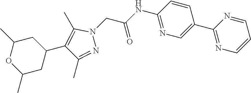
C1(C2=CN=C(NC(=O)CN3C(C)=C(C4CC(C)OC(C)C4)C(C)=N3)C=C2)=NC=CC=N1
